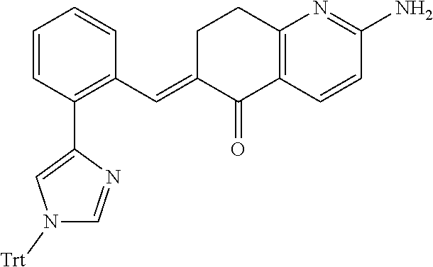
C12=C(C=CC(N)=N1)C(=O)C(=CC1=C(C3=CN([Trt])C=N3)C=CC=C1)CC2
